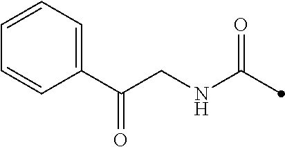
C(C(C1=CC=CC=C1)=O)NC(=O)C
